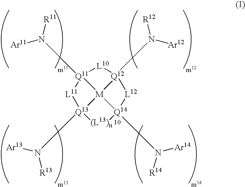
[L11]1[Q11]2(N([Ar11])[R11])[L10][Q12]3(N([R12])[Ar12])[L12][Q14]4(N([Ar14])[R14])[(L13)n][Q13]1(N([Ar13])[R13])[M]234
